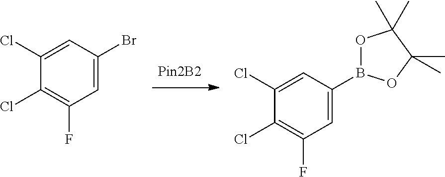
C1(Cl)=C(F)C=C(B2OC(C)(C)C(C)(C)O2)C=C1Cl.C1(Cl)=C(F)C=C(Br)C=C1Cl
